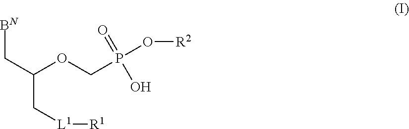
C(OCP(O[R2])(=O)O)(C[BN])C[L1][R1]
